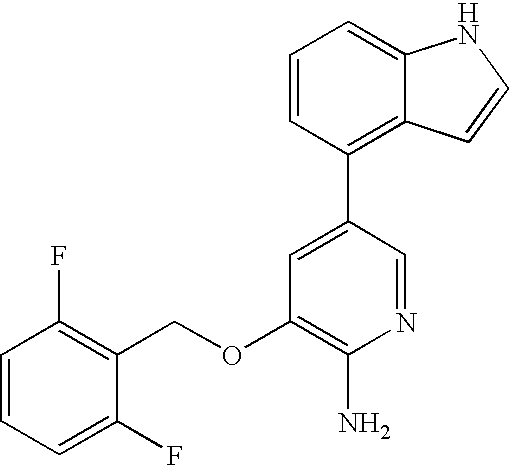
C1=CC=C(F)C(COC2=C(N)N=CC(C3=C4C(=CC=C3)NC=C4)=C2)=C1F
